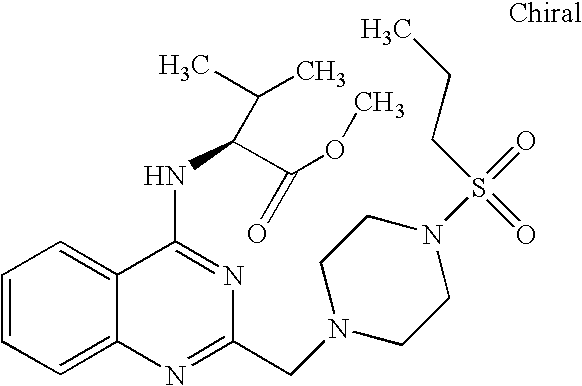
C1=CC=C2C(=C1)C(NC(C(OC)=O)C(C)C)=NC(CN1CCN(S(=O)(=O)CCC)CC1)=N2
